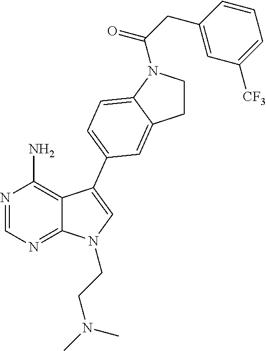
N1=CN=C2C(=C1N)C(C1=CC=C3N(C(CC4=CC([CF3])=CC=C4)=O)CCC3=C1)=CN2CCN(C)C
